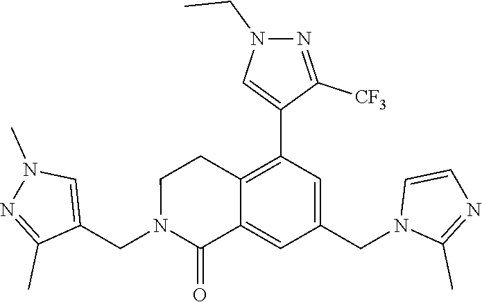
C1(CN2C(=O)C3=CC(CN4C(C)=NC=C4)=CC(C4=CN(CC)N=C4[CF3])=C3CC2)=CN(C)N=C1C
